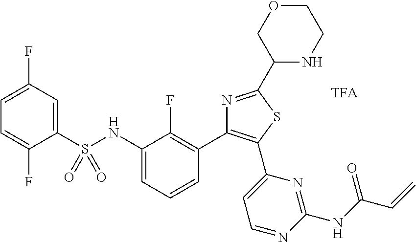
C1(S(NC2=CC=CC(C3=C(C4=CC=NC(NC(C=C)=O)=N4)SC(C4NCCOC4)=N3)=C2F)(=O)=O)=CC(F)=CC=C1F
